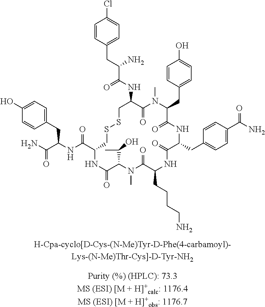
C1=CC(CC(C(NC2C(=O)N(C)C(CC3=CC=C(O)C=C3)C(=O)NC(CC3=CC=C(C(=O)N)C=C3)C(=O)NC(CCCCN)C(=O)N(C)C(C(C)O)C(=O)NC(C(=O)NC(CC3=CC=C(O)C=C3)C(=O)N)CSSC2)=O)N)=CC=C1Cl
